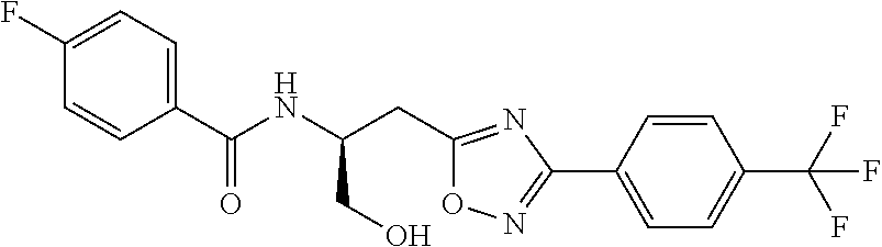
C1(C(NC(CO)CC2=NC(C3=CC=C(C(F)(F)F)C=C3)=NO2)=O)=CC=C(F)C=C1
